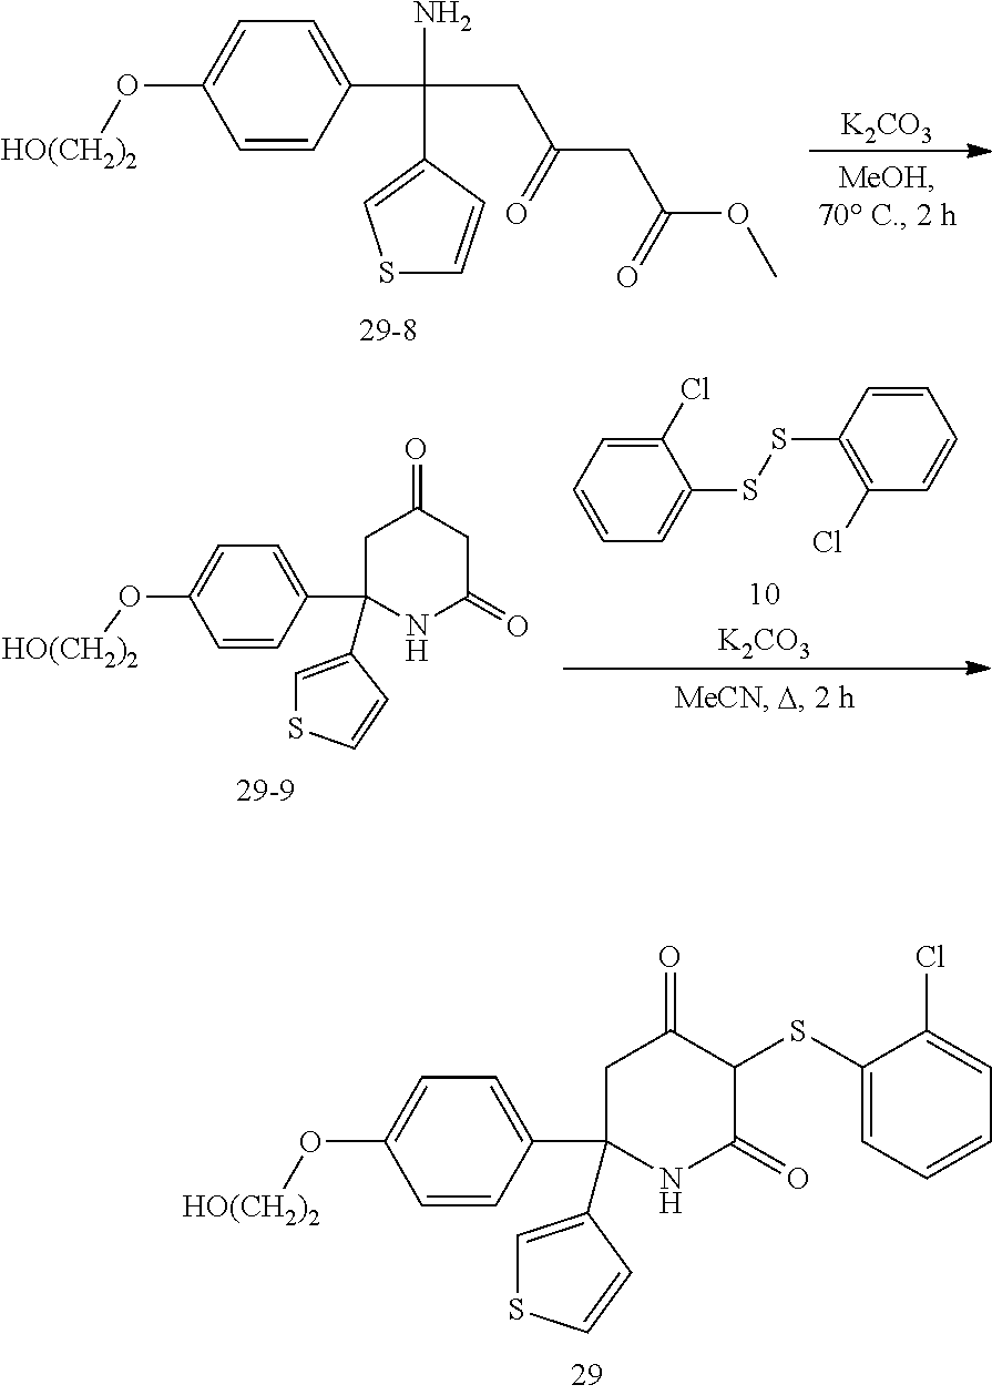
C1=C(O[HO(CH2)2])C=CC(C(N)(CC(CC(OC)=O)=O)C2=CSC=C2)=C1.[K2CO3].C1=C(O[HO(CH2)2])C=CC(C2(C3=CSC=C3)CC(=O)CC(=O)N2)=C1.C1(Cl)=CC=CC=C1SSC1=C(Cl)C=CC=C1.[K2CO3].C1C(=O)C(SC2=CC=CC=C2Cl)C(=O)NC1(C1=CSC=C1)C1=CC=C(O[HO(CH2)2])C=C1
